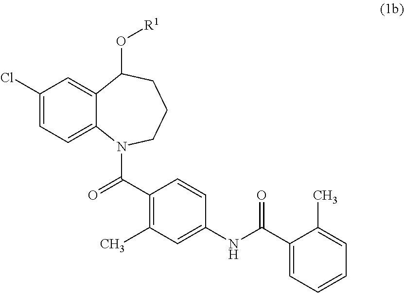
C1(Cl)=CC=C2C(=C1)C(O[R1])CCCN2C(C1=C(C)C=C(NC(C2=CC=CC=C2C)=O)C=C1)=O
